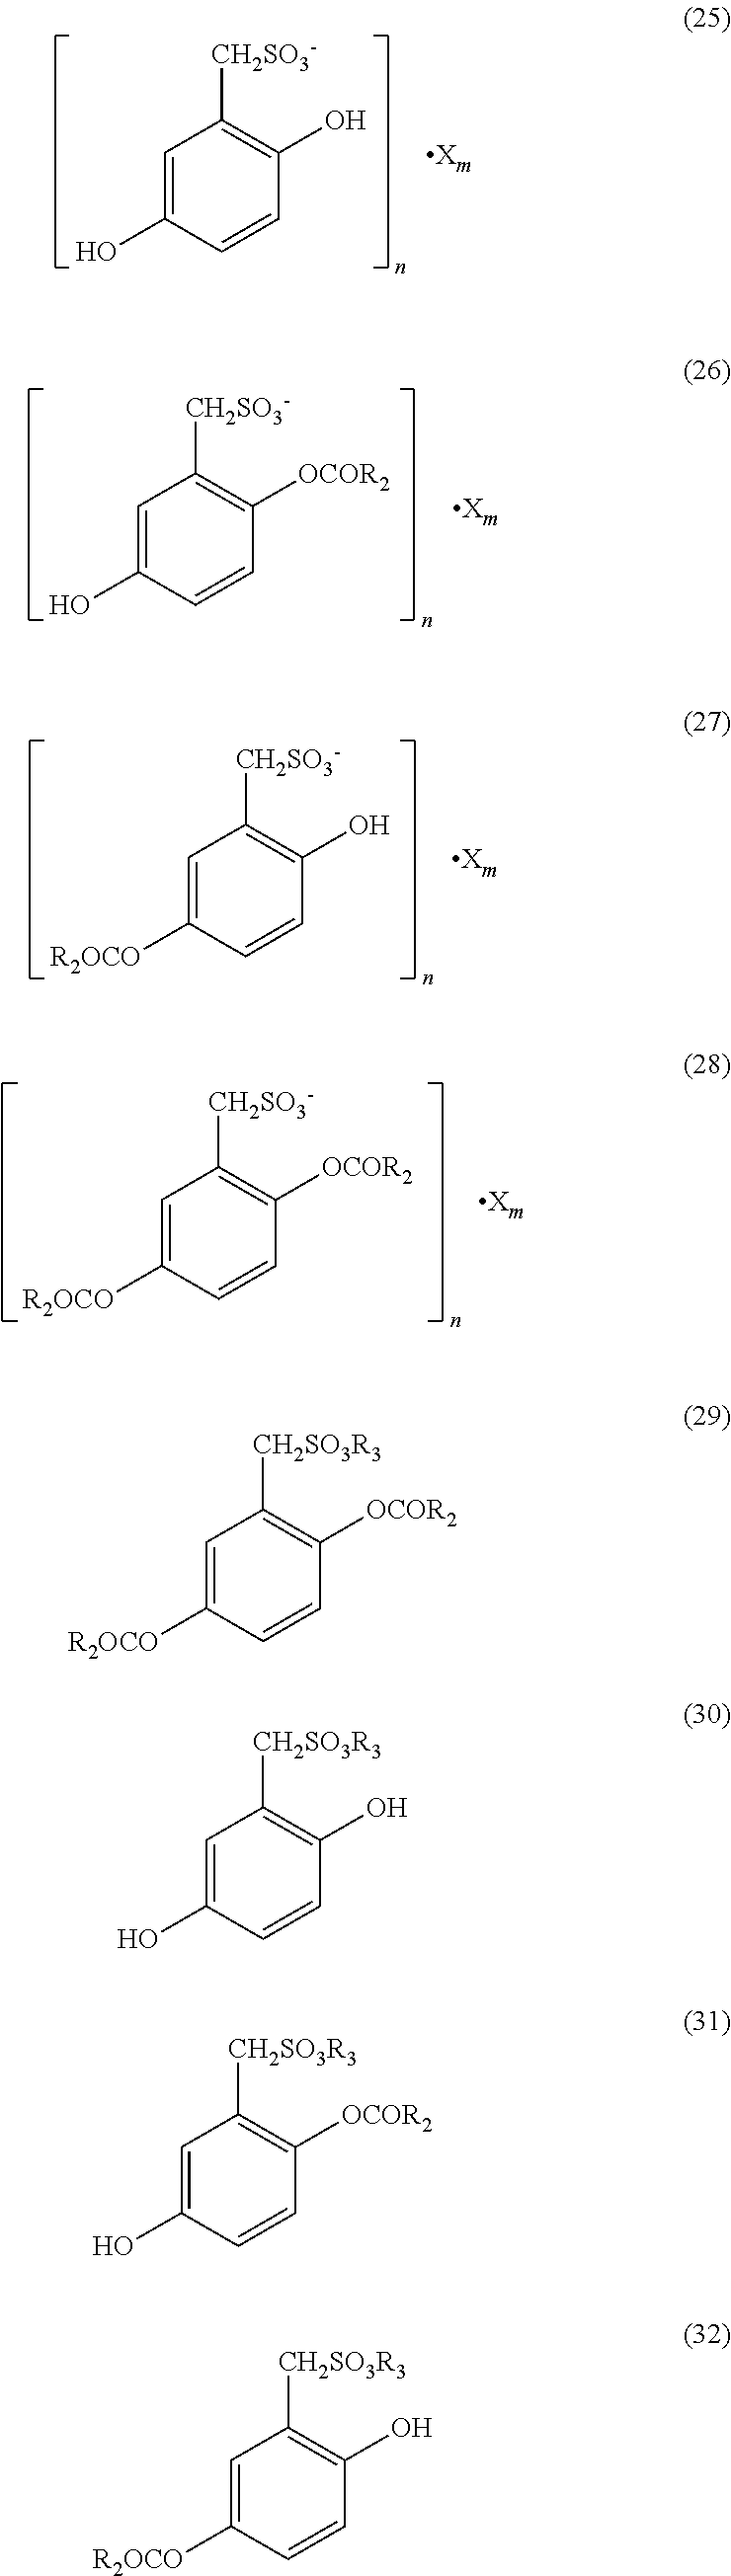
C1=C(O)C=CC(O)=C1[CH2SO3-].C1=C(O)C=CC([OCOR2])=C1[CH2SO3-].C1=C([R2OCO])C=CC(O)=C1[CH2SO3-].C1=C([R2OCO])C=CC([OCOR2])=C1[CH2SO3-].C1=C([R2OCO])C=CC([OCOR2])=C1[CH2SO3R3].C1=C(O)C=CC(O)=C1[CH2SO3R3].C1=C(O)C=CC([OCOR2])=C1[CH2SO3R3].C1=C([R2OCO])C=CC(O)=C1[CH2SO3R3]
